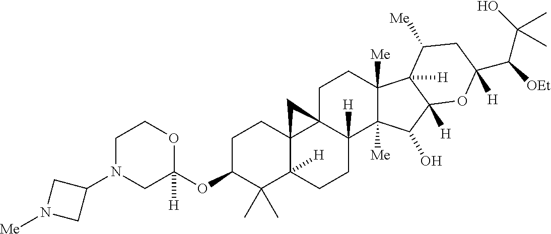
C1N(C2CN([Me])C2)CC([H])(OC2C(C)(C)C3([H])C4(CC2)C2(C([H])(CC3)C3([Me])C([Me])(CC2)C2([H])C([H])(C3O)OC(C(C(O)(C)C)[OEt])([H])CC2[Me])C4)OC1
